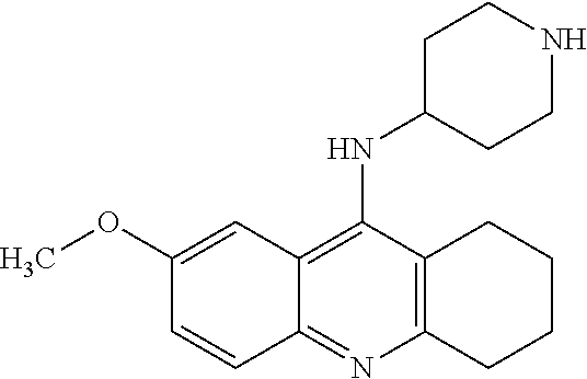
C12=C(C(NC3CCNCC3)=C3C(=N1)C=CC(OC)=C3)CCCC2
